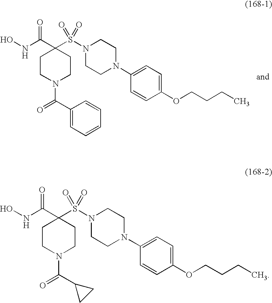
C1CN(C(C2=CC=CC=C2)=O)CCC1(C(NO)=O)S(N1CCN(C2=CC=C(OCCCC)C=C2)CC1)(=O)=O.C1CN(C(=O)C2CC2)CCC1(C(NO)=O)S(N1CCN(C2=CC=C(OCCCC)C=C2)CC1)(=O)=O
